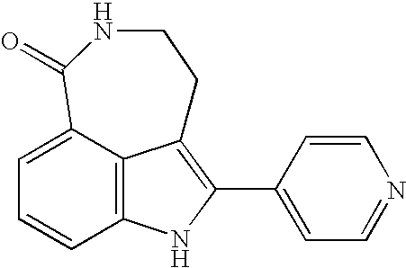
C12=C3C(=CC=C1)C(=O)NCCC3=C(C1=CC=NC=C1)N2
